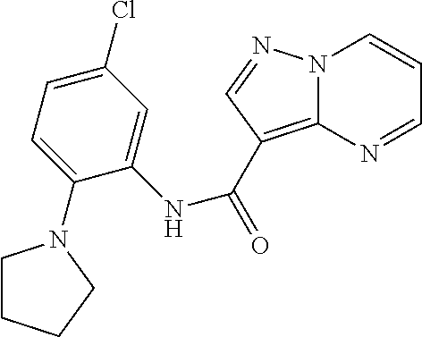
C12=C(C(=O)NC3=CC(Cl)=CC=C3N3CCCC3)C=NN1C=CC=N2
